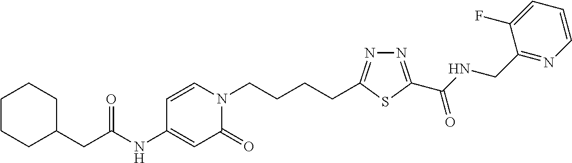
C1(NC(CC2CCCCC2)=O)=CC(=O)N(CCCCC2=NN=C(C(NCC3=NC=CC=C3F)=O)S2)C=C1
